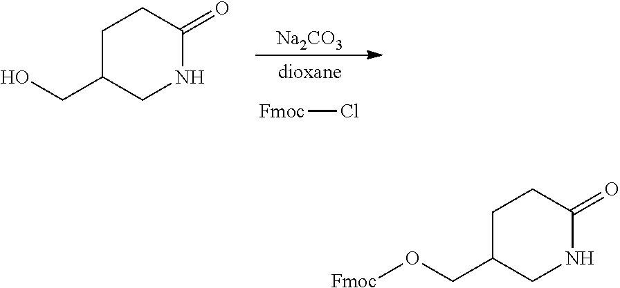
[Fmoc]Cl.C1C(CO)CNC(=O)C1.[Na2CO3].C1C(CO[Fmoc])CNC(=O)C1
